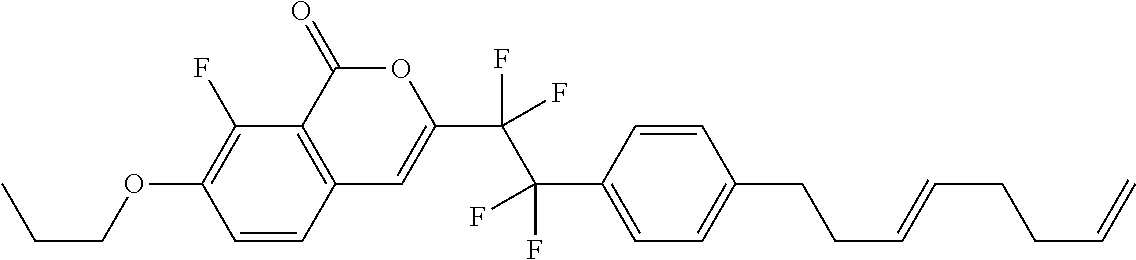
C1=CC2=C(C(F)=C1OCCC)C(=O)OC(C(C(C1=CC=C(CCC=CCCC=C)C=C1)(F)F)(F)F)=C2
